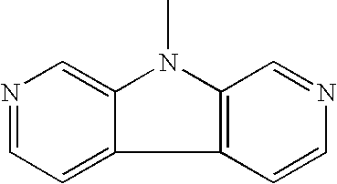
C12=C(N(C)C3=CN=CC=C13)C=NC=C2
